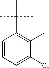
C1=CC=C(Cl)C(C)=C1C(C)(C)C
